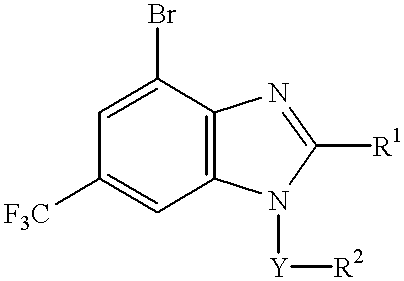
C1(Br)=CC([F3C])=CC2=C1N=C([R1])N2[Y][R2]
